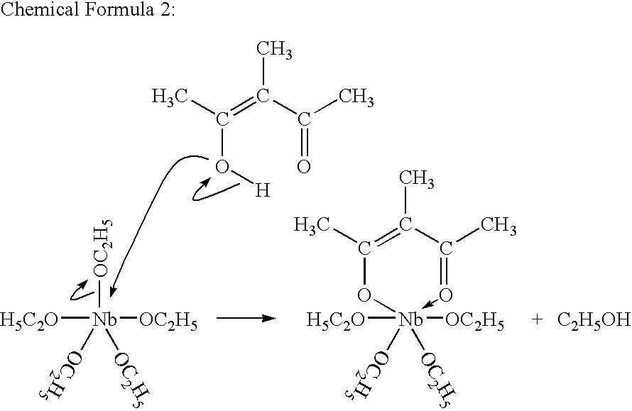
[C2H5OH].C1(C)=C(C)C(C)=O->[Nb]([H5C2O])([OC2H5])([OC2H5])([OC2H5])O1.[H5C2O][Nb]([OC2H5])([OC2H5])([OC2H5])[OC2H5].C(O[H])(=C(C(=O)C)C)C
